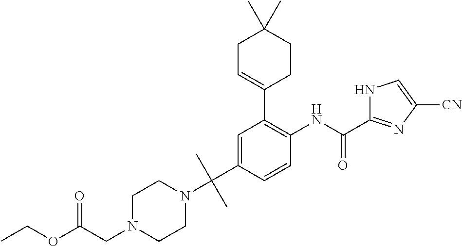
C1=C(C(N2CCN(CC(OCC)=O)CC2)(C)C)C=CC(NC(C2=NC([CN])=CN2)=O)=C1C1=CCC(C)(C)CC1
